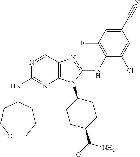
N1=CC2=C(N=C1NC1CCOCCC1)N(C1CCC(C(=O)N)CC1)C(NC1=C(F)C=C(C#N)C=C1Cl)=N2
